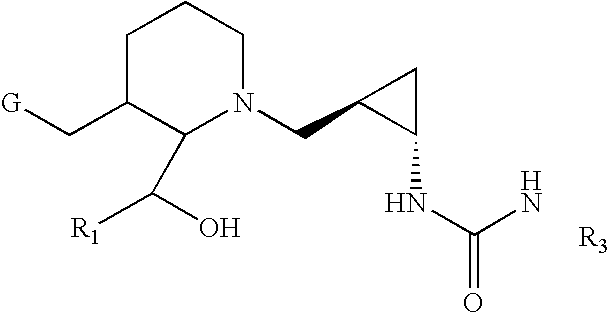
C1C(C[G])C(C([R1])O)N(CC2CC2NC(=O)N)CC1.[R3]
